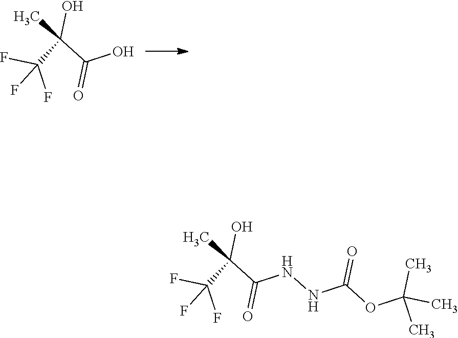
C(C(O)(C)C(F)(F)F)(O)=O.C(C(O)(C)C(F)(F)F)(=O)NNC(OC(C)(C)C)=O
